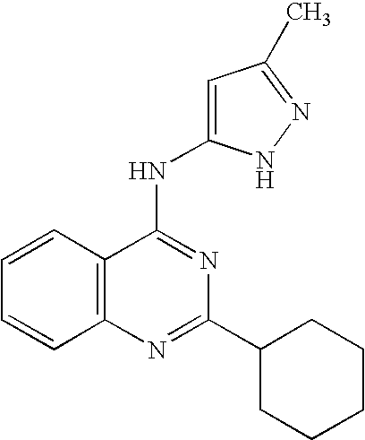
C12=C(N=C(C3CCCCC3)N=C1NC1=CC(C)=NN1)C=CC=C2
